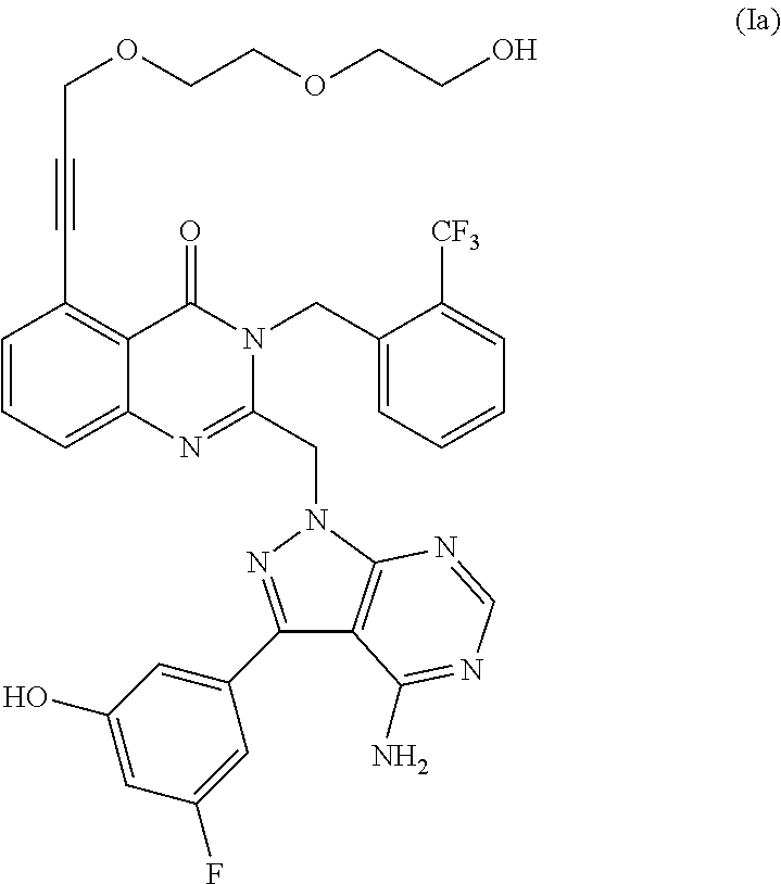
C1=CC=C2C(=C1C#CCOCCOCCO)C(=O)N(CC1=CC=CC=C1[CF3])C(CN1C3=C(C(N)=NC=N3)C(C3=CC(O)=CC(F)=C3)=N1)=N2
